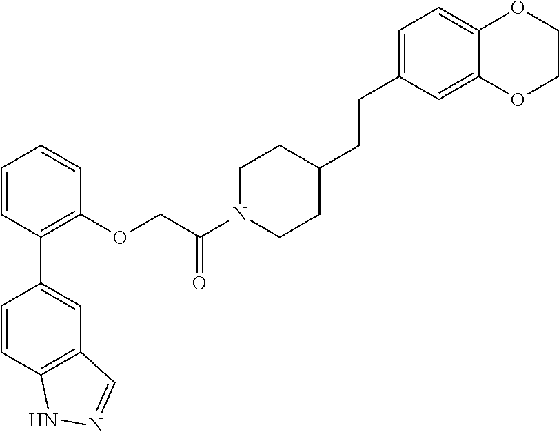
C1=CC(C2=CC3=C(C=C2)NN=C3)=C(OCC(N2CCC(CCC3=CC=C4C(=C3)OCCO4)CC2)=O)C=C1
